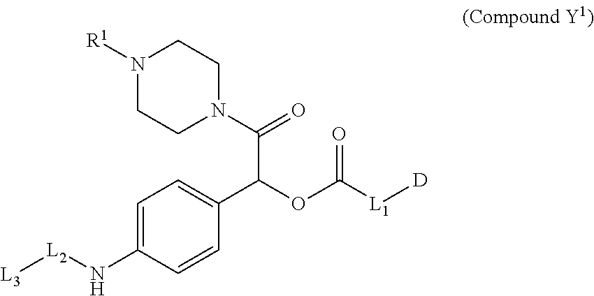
N1([R1])CCN(C(C(C2=CC=C(N[L2][L3])C=C2)OC([L1][D])=O)=O)CC1
